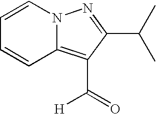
N12C(=C(C(=O)[H])C(C(C)C)=N1)C=CC=C2
